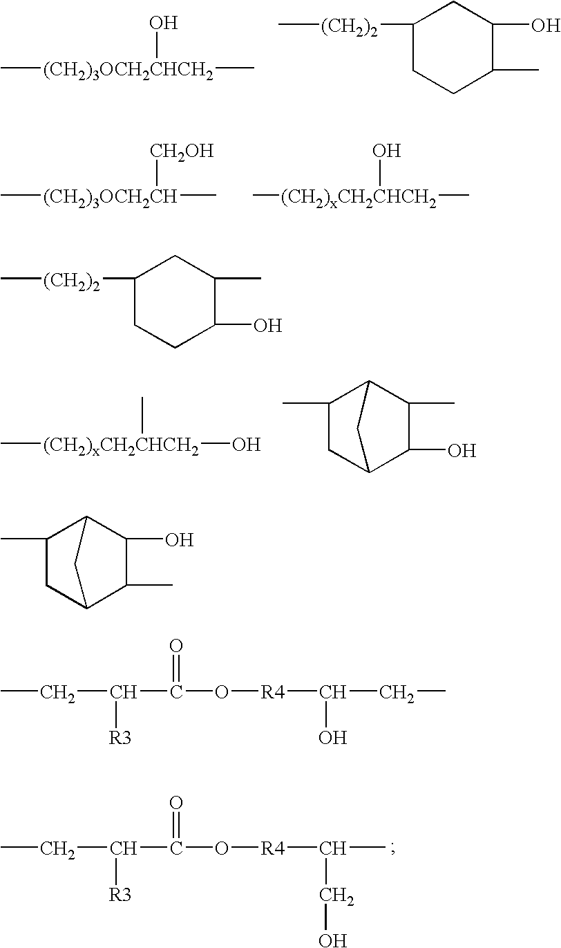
[(CH2)3OCH2CHCH2](C)(C)O.C[(CH2)2]C1CCC(C)C(O)C1.[(CH2)3OCH2CH](C)([CH2OH])C.[(CH2)xCH2CHCH2](C)(O)C.[(CH2)xCH2CHCH2](O)(C)C.C1(C)CC2C(O)C(C)C1C2.C(C([R3])C(O[R4]C(CO)C)=O)C.C[(CH2)2]C1CCC(O)C(C)C1.C1(C)CC2C(C)C(O)C1C2.C(C([R3])C(O[R4]C(CC)O)=O)C
